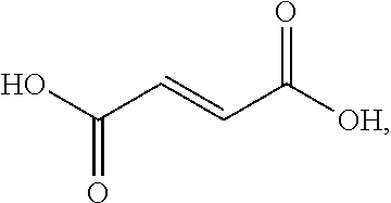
O=C(O)C=CC([OH])=O
